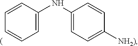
C1=CC=CC=C1NC1=CC=C([NH2)])C=C1
